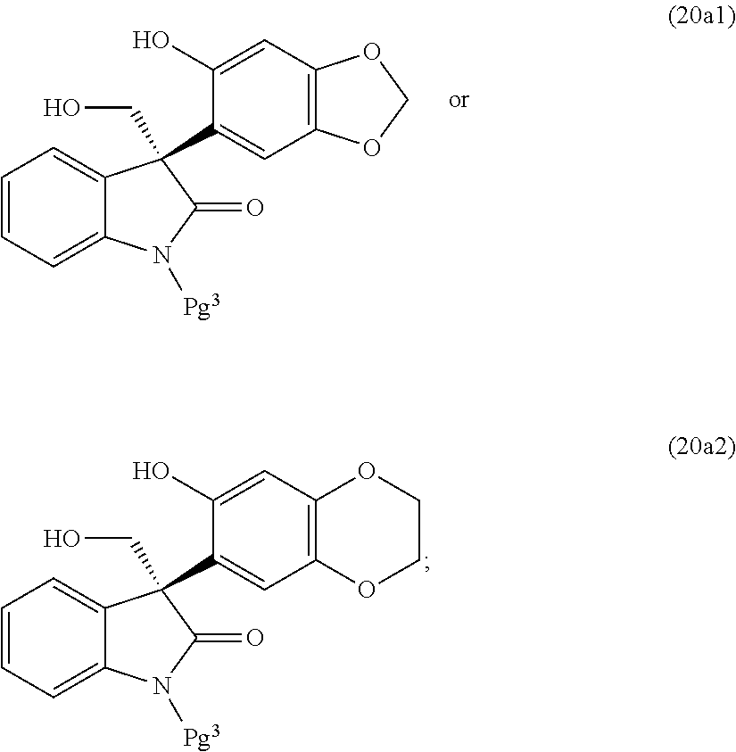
C1=CC=C2C(=C1)C(CO)(C1=CC3=C(C=C1O)OCO3)C(=O)N2[Pg3].C1=CC=C2C(=C1)C(CO)(C1=CC3=C(C=C1O)OCCO3)C(=O)N2[Pg3]
